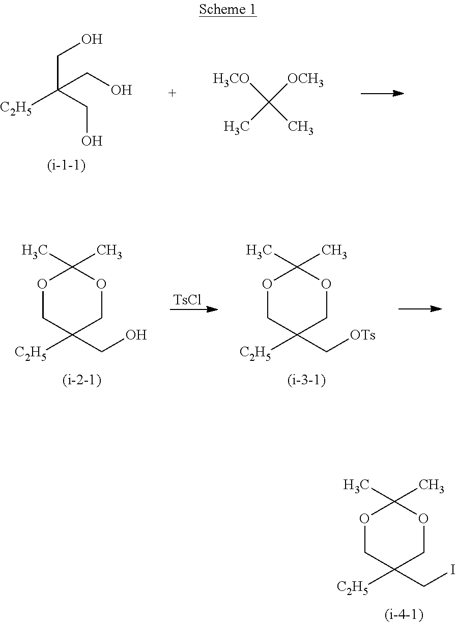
O1CC([C2H5])(CI)COC1(C)C.C(C(CO)([C2H5])CO)O.[H3CO]C(C)([OCH3])C.O1CC([C2H5])(CO)COC1(C)C.[TsCl].O1CC([C2H5])(C[OTs])COC1(C)C
